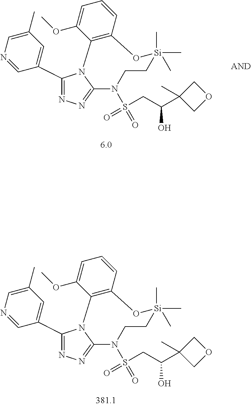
C12=C(C(OC)=CC=C1)N1C(=NN=C1C1=CC(C)=CN=C1)N(S(CC(C1(C)COC1)O)(=O)=O)CC[Si](C)(C)(C)O2.C12=C(C(OC)=CC=C1)N1C(=NN=C1C1=CC(C)=CN=C1)N(S(CC(C1(C)COC1)O)(=O)=O)CC[Si](C)(C)(C)O2
